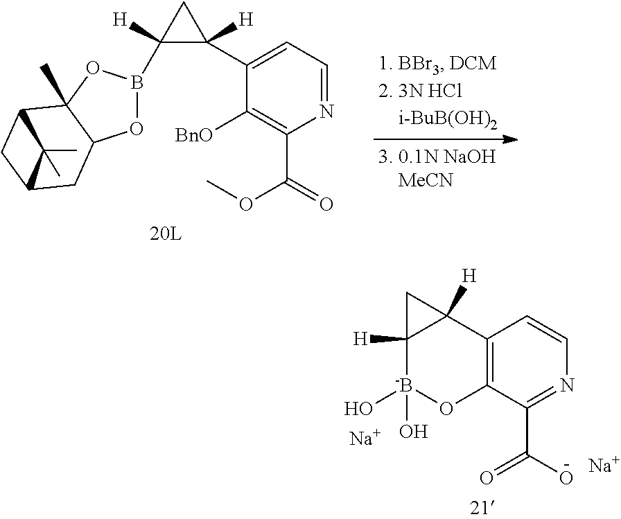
N1=CC=C(C2([H])C(B3OC4C(C)(O3)C3CC(C4)C3(C)C)([H])C2)C([BnO])=C1C(=O)OC.C12=C(C(C(O)=O)=NC=C1)O[-B](O)(O)C1([H])C2([H])C1.[Na].[Na]
